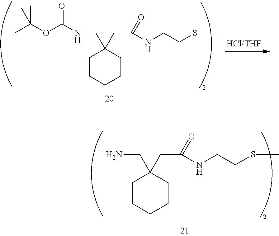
C1CCCCC1(CN)CC(=O)NCCSC.C1CCCCC1(CNC(=O)OC(C)(C)C)CC(=O)NCCSC
